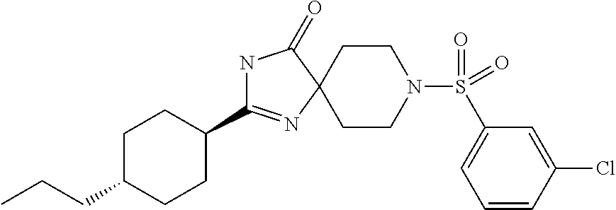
N1C(C2CCC(CCC)CC2)=NC2(C1=O)CCN(S(=O)(=O)C1=CC=CC(Cl)=C1)CC2
